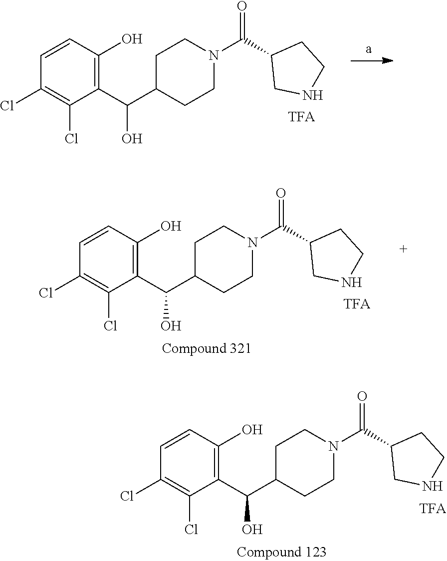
C1(C(C2CCN(C(C3CNCC3)=O)CC2)O)=C(O)C=CC(Cl)=C1Cl.C1(C(C2CCN(C(C3CNCC3)=O)CC2)O)=C(O)C=CC(Cl)=C1Cl.C1(C(C2CCN(C(C3CNCC3)=O)CC2)O)=C(O)C=CC(Cl)=C1Cl
